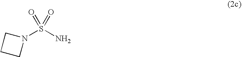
C1N(S(N)(=O)=O)CC1
